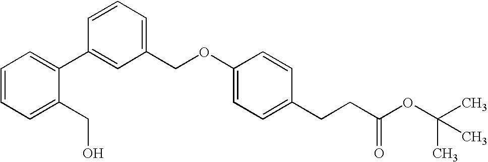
C1(C2=CC(COC3=CC=C(CCC(OC(C)(C)C)=O)C=C3)=CC=C2)=CC=CC=C1CO
